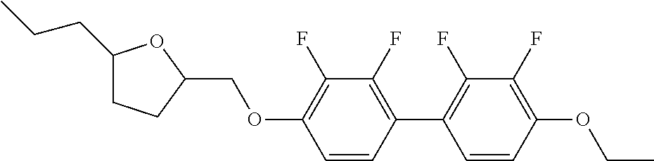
C1(CCC)CCC(COC2=C(F)C(F)=C(C3=C(F)C(F)=C(OCC)C=C3)C=C2)O1
